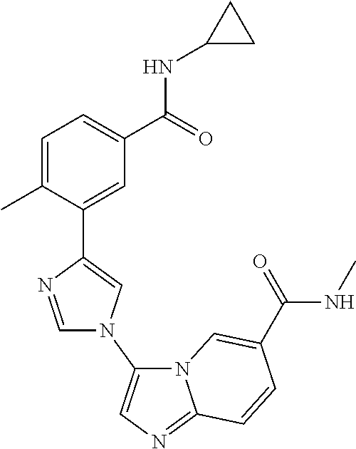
C1=C(C)C(C2=CN(C3=CN=C4N3C=C(C(=O)NC)C=C4)C=N2)=CC(C(=O)NC2CC2)=C1
